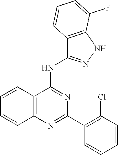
C12=C(N=C(C3=C(Cl)C=CC=C3)N=C1NC1=NNC3=C1C=CC=C3F)C=CC=C2
